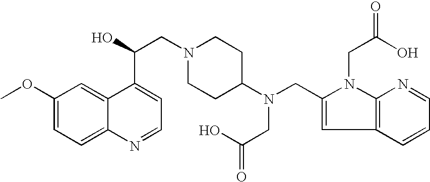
C1(OC)=CC=C2C(=C1)C(C(O)CN1CCC(N(CC3=CC4=C(N3CC(=O)O)N=CC=C4)CC(O)=O)CC1)=CC=N2
